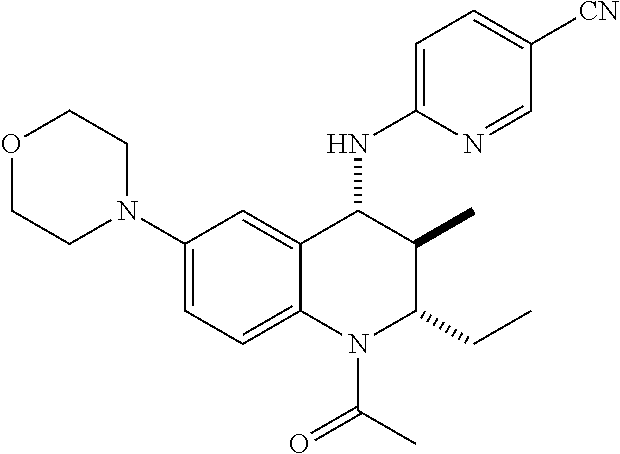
C1(N2CCOCC2)=CC=C2C(=C1)C(NC1=CC=C([CN])C=N1)C(C)C(CC)N2C(C)=O
